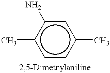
c1c(C)cc(N)c(C)c1
